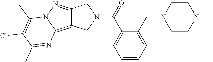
C1=CC=C(CN2CCN(C)CC2)C(C(=O)N2CC3=NN4C(=C3C2)N=C(C)C(Cl)=C4C)=C1
